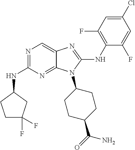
N1=C(NC2CC(F)(F)CC2)N=C2C(=C1)N=C(NC1=C(F)C=C(Cl)C=C1F)N2C1CCC(C(=O)N)CC1
